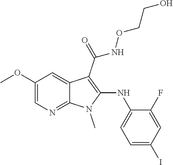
C1(OC)=CN=C2C(=C1)C(C(NOCCO)=O)=C(NC1=CC=C(I)C=C1F)N2C
